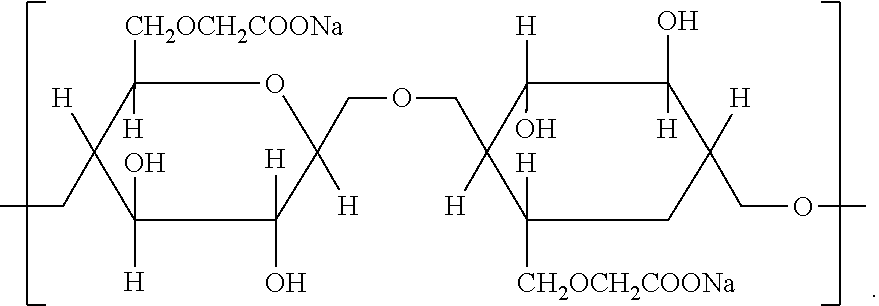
C1([CH2OCH2COONa])([H])C([H])(CC)C([H])(O)C([H])(O)C(COCC2([H])C([H])(O)C(O)([H])C([H])(COC)CC2([CH2OCH2COONa])[H])([H])O1
